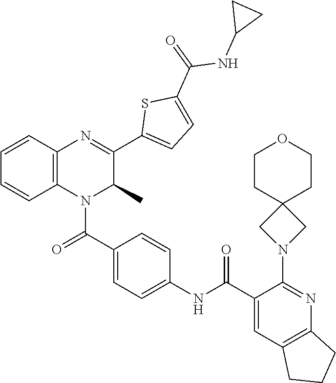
C1=C(C(NC2=CC=C(C(=O)N3C4=C(C=CC=C4)N=C(C4=CC=C(C(=O)NC5CC5)S4)C3C)C=C2)=O)C(N2CC3(C2)CCOCC3)=NC2=C1CCC2
